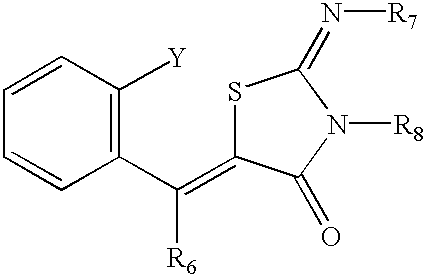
S1C(=C(C2=C([Y])C=CC=C2)[R6])C(=O)N([R8])C1=N[R7]
